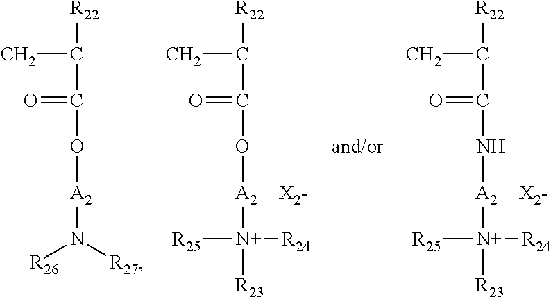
CC([R22])C(=O)O[A2]N([R26])[R27].CC([R22])C(=O)O[A2][N+]([R25])([R24])[R23].CC([R22])C(=O)N[A2][N+]([R25])([R24])[R23]
